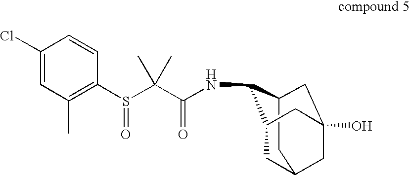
C1(Cl)=CC(C)=C(S(C(C(NC2C3CC4(O)CC(CC2C4)C3)=O)(C)C)=O)C=C1
